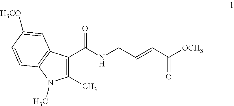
C1(C)=C(C(NCC=CC([OCH3])=O)=O)C2=C(N1C)C=CC([H3CO])=C2
